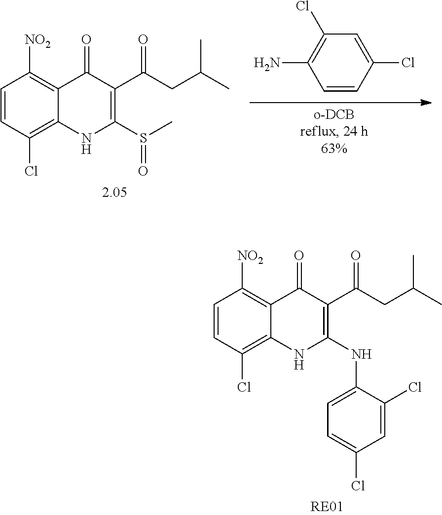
C1=CC(Cl)=CC(Cl)=C1N.C1(=O)C(C(CC(C)C)=O)=C(S(C)=O)NC2=C(Cl)C=CC([NO2])=C12.C1(=O)C(C(CC(C)C)=O)=C(NC2=CC=C(Cl)C=C2Cl)NC2=C(Cl)C=CC([NO2])=C12
